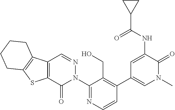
C12=C(C(=O)N(C3=NC=CC(C4=CN(C)C(=O)C(NC(C5CC5)=O)=C4)=C3CO)N=C1)SC1=C2CCCC1
